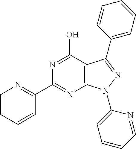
N1=C(C2=NC=CC=C2)N=C(O)C2=C1N(C1=CC=CC=N1)N=C2C1=CC=CC=C1
